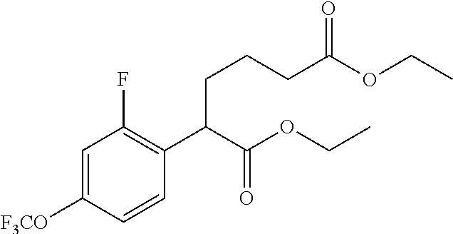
C1=C([F3CO])C=CC(C(C(OCC)=O)CCCC(OCC)=O)=C1F
